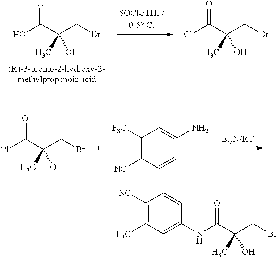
OC(C(CBr)(C)O)=O.ClC(C(CBr)(C)O)=O.ClC(C(CBr)(C)O)=O.C1([F3C])=C([NC])C=CC(N)=C1.C1([F3C])=C([NC])C=CC(NC(C(CBr)(C)O)=O)=C1
